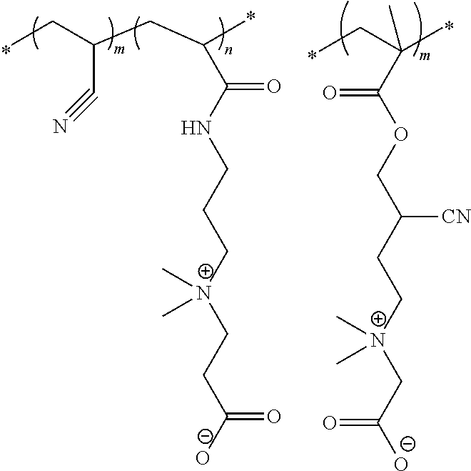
CCC(CC(C)C(NCCC[N+](CCC([O-])=O)(C)C)=O)C#N.C(C(OCC(CC[N+](CC([O-])=O)(C)C)[CN])=O)(C)(C)CC
